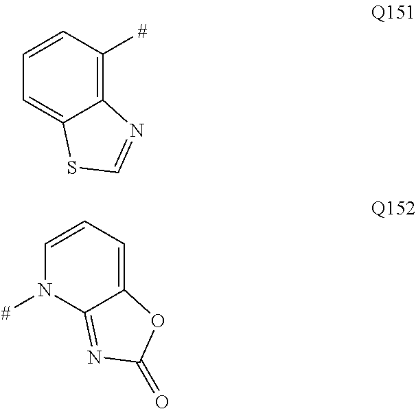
C12=C([#])C=CC=C1SC=N2.C12=CC=CN([#])C1=NC(=O)O2
